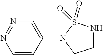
C1(N2CCNS2(=O)=O)=CN=NC=C1
